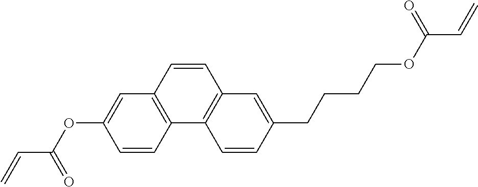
C(C(OC1=CC2=C(C=C1)C1=C(C=C2)C=C(CCCCOC(C=C)=O)C=C1)=O)=C
